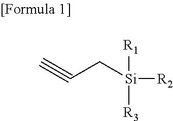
C#CC[Si]([R2])([R1])[R3]
